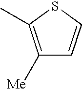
C1([Me])=C(C)SC=C1
